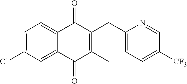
C1=C(Cl)C=C2C(=C1)C(=O)C(CC1=CC=C([CF3])C=N1)=C(C)C2=O
